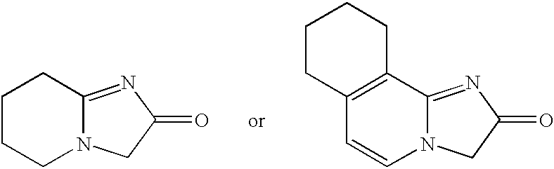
C1CCN2C(=NC(=O)C2)C1.C1CC2=C(CC1)C1=NC(=O)CN1C=C2
